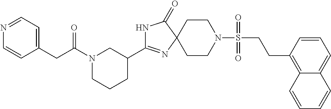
C1CN(S(=O)(=O)CCC2=C3C(=CC=C2)C=CC=C3)CCC12N=C(C1CN(C(CC3=CC=NC=C3)=O)CCC1)NC2=O
